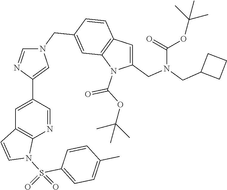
C1=C(C2=CN(CC3=CC4=C(C=C3)C=C(CN(CC3CCC3)C(OC(C)(C)C)=O)N4C(OC(C)(C)C)=O)C=N2)C=NC2=C1C=CN2S(C1=CC=C(C)C=C1)(=O)=O
